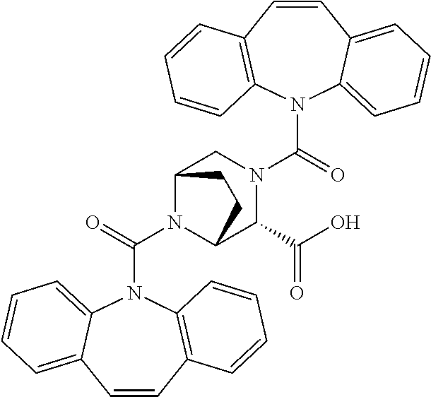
N1(C(=O)N2C3C(C(O)=O)N(C(=O)N4C5=CC=CC=C5C=CC5=C4C=CC=C5)CC2CC3)C2=CC=CC=C2C=CC2=C1C=CC=C2
